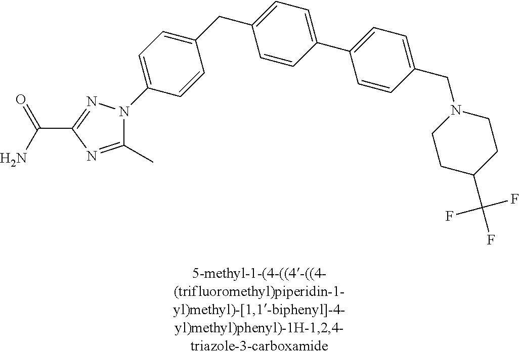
C1(CC2=CC=C(C3=CC=C(CN4CCC(C(F)(F)F)CC4)C=C3)C=C2)=CC=C(N2C(C)=NC(C(N)=O)=N2)C=C1
